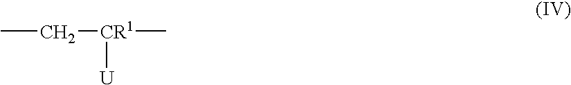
CC[CR1]([U])C
